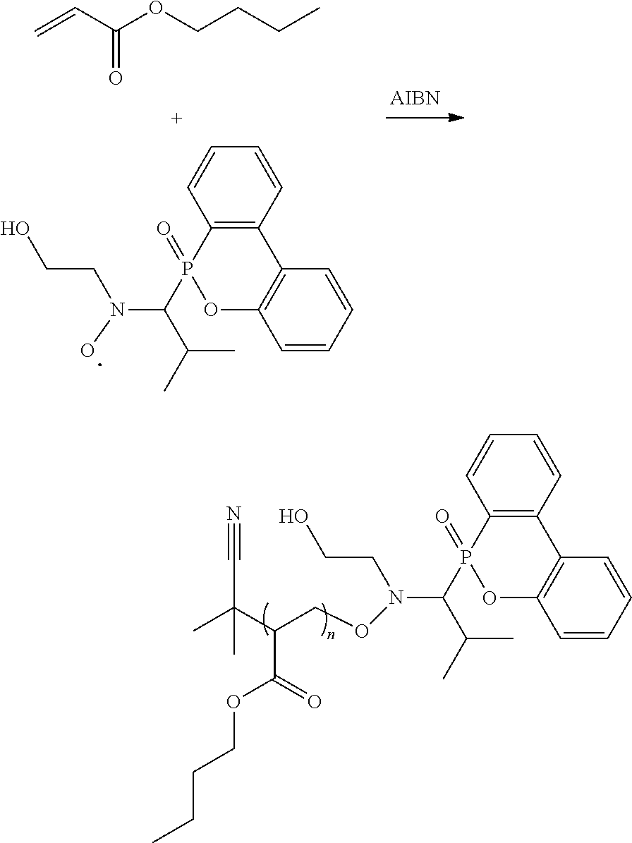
O(CCCC)C(C=C)=O.C12=C(C=CC=C1)C1=C(OP2(=O)C(C(C)C)N(CCO)O)C=CC=C1.C12=C(C=CC=C1)C1=C(OP2(=O)C(C(C)C)N(CCO)OCC(C(C)(C#N)C)C(=O)OCCCC)C=CC=C1
